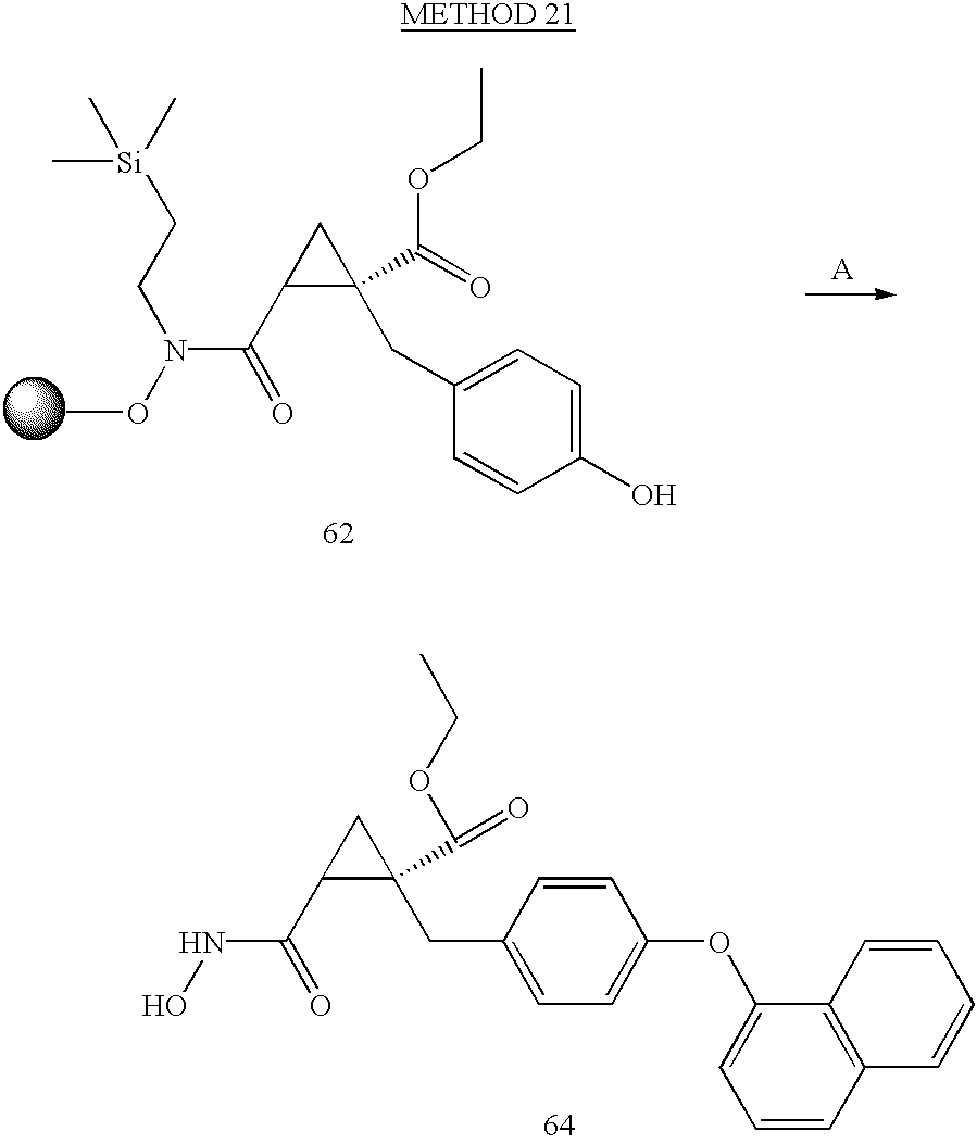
[A].C(N(OC)CC[Si](C)(C)C)(=O)C1C(C(=O)OCC)(CC2=CC=C(O)C=C2)C1.C(NO)(=O)C1C(C(=O)OCC)(CC2=CC=C(OC3=CC=CC4=C3C=CC=C4)C=C2)C1
